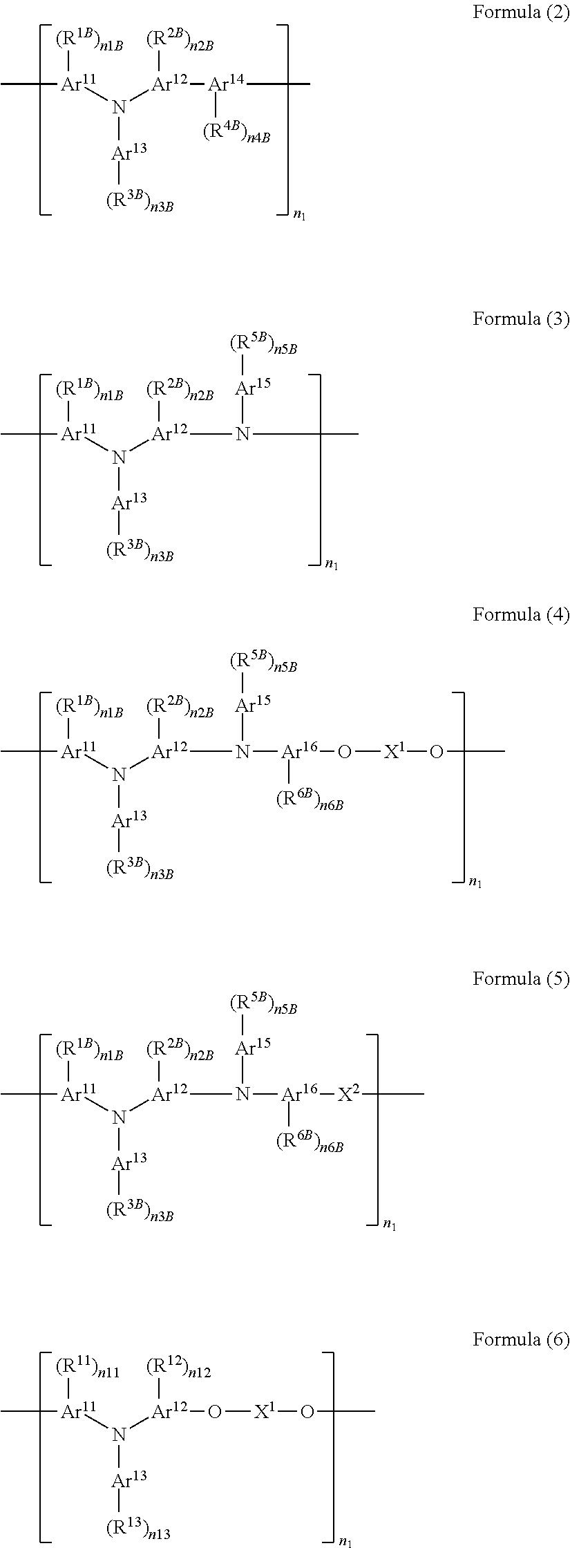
C[Ar11]([(R1B)n1B])N([Ar12]([(R2B)n2B])[Ar14](C)[(R4B)n4B])[Ar13][(R3B)n3B].C[Ar11]([(R1B)n1B])N([Ar12]([(R2B)n2B])N(C)[Ar15][(R5B)n5B])[Ar13][(R3B)n3B].C[Ar11]([(R1B)n1B])N([Ar12]([(R2B)n2B])N([Ar16](O[X1]OC)[(R6B)n6B])[Ar15][(R5B)n5B])[Ar13][(R3B)n3B].C[Ar11]([(R1B)n1B])N([Ar12]([(R2B)n2B])N([Ar16]([X2]C)[(R6B)n6B])[Ar15][(R5B)n5B])[Ar13][(R3B)n3B].C[Ar11]([(R11)n11])N([Ar12]([(R12)n12])O[X1]OC)[Ar13][(R13)n13]
